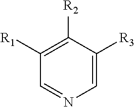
C1([R1])=C([R2])C([R3])=CN=C1
